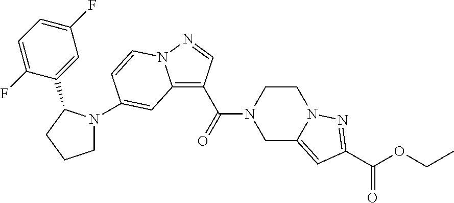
N1(C2=CC3=C(C(=O)N4CC5=CC(C(OCC)=O)=NN5CC4)C=NN3C=C2)CCCC1C1=CC(F)=CC=C1F
